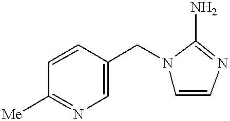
C1=CC([Me])=NC=C1CN1C=CN=C1N
